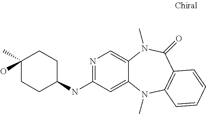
N1=C(NC2CCC(C)(O)CC2)C=C2C(=C1)N(C)C(=O)C1=C(N2C)C=CC=C1
